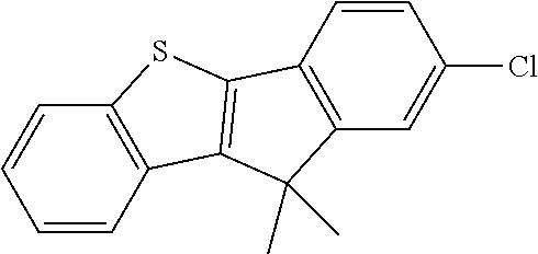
C1=CC2=C(C=C1)SC1=C2C(C)(C)C2=C1C=CC(Cl)=C2
